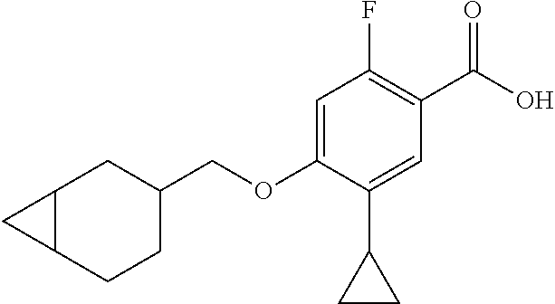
C1(F)=C(C(O)=O)C=C(C2CC2)C(OCC2CC3C(CC2)C3)=C1
